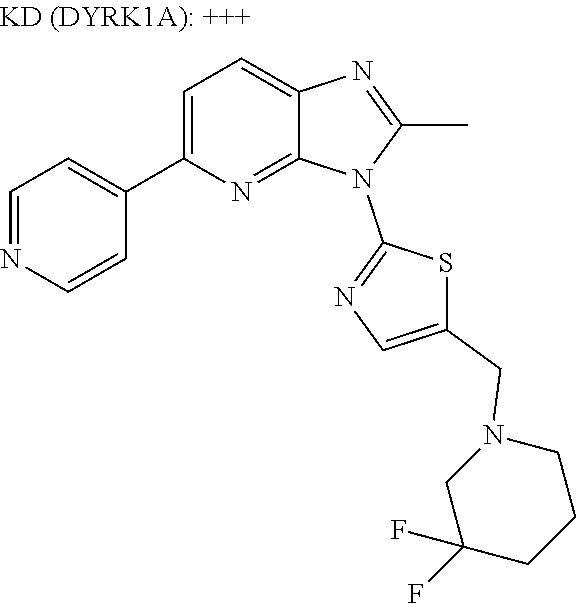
C1=NC=CC(C2=CC=C3C(=N2)N(C2=NC=C(CN4CC(F)(F)CCC4)S2)C(C)=N3)=C1
